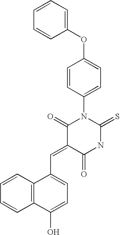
O=C1C(=CC2=CC=C(O)C3=C2C=CC=C3)C(=O)N(C2=CC=C(OC3=CC=CC=C3)C=C2)C(=S)N1
